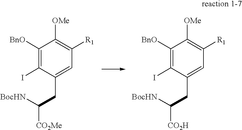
C1([BnO])=C(I)C(CC([BocHN])[CO2Me])=CC([R1])=C1[OMe].C1([BnO])=C(I)C(CC([BocHN])[CO2H])=CC([R1])=C1[OMe]
